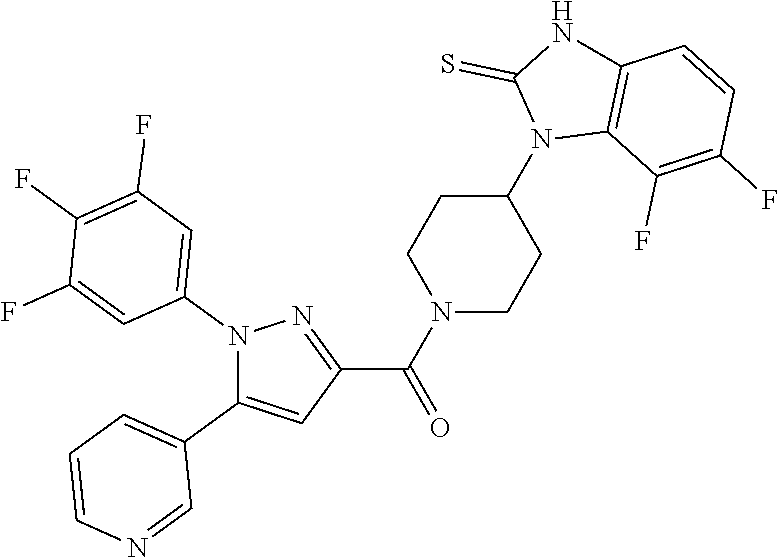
N1(C2=CC(F)=C(F)C(F)=C2)C(C2=CC=CN=C2)=CC(C(N2CCC(N3C4=C(NC3=S)C=CC(F)=C4F)CC2)=O)=N1
